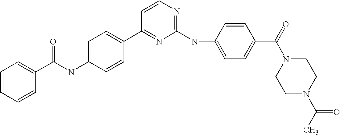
C(NC1=CC=C(C2=NC(NC3=CC=C(C(=O)N4CCN(C(C)=O)CC4)C=C3)=NC=C2)C=C1)(C1=CC=CC=C1)=O
